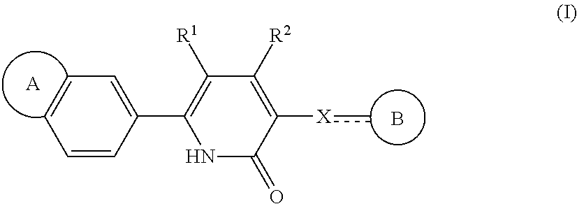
C1=CC(C2=C([R1])C([R2])=C([X]c)C(=O)N2)=CC=C1.[A].B
